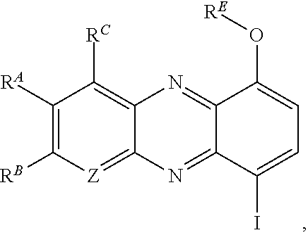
C1([RA])=C([RB])[Z]=C2C(=C1[RC])N=C1C(=N2)C(I)=CC=C1O[RE]
